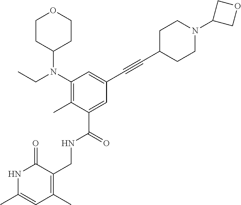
N1C(C)=CC(C)=C(CNC(C2=CC(C#CC3CCN(C4COC4)CC3)=CC(N(CC)C3CCOCC3)=C2C)=O)C1=O
